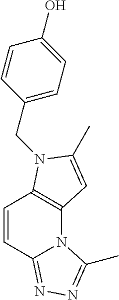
C1=CC2=NN=C(C)N2C2=C1N(CC1=CC=C(O)C=C1)C(C)=C2
